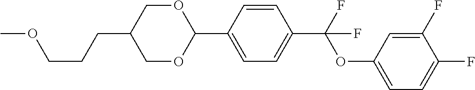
C(CC1COC(C2=CC=C(C(OC3=CC=C(F)C(F)=C3)(F)F)C=C2)OC1)COC
